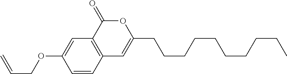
C1=CC2=C(C=C1OCC=C)C(=O)OC(CCCCCCCCCC)=C2
